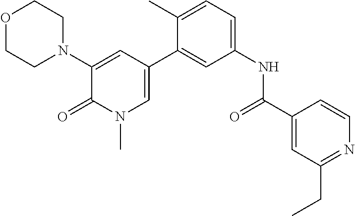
O1CCN(C2=CC(C3=CC(NC(C4=CC(CC)=NC=C4)=O)=CC=C3C)=CN(C)C2=O)CC1
